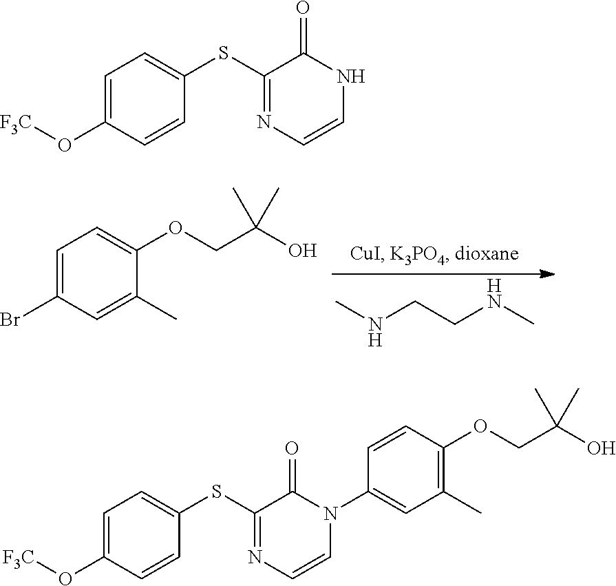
C1(OCC(O)(C)C)=CC=C(Br)C=C1C.N(CCNC)C.C1=C(O[F3C])C=CC(SC2=NC=CNC2=O)=C1.C1=C(O[F3C])C=CC(SC2=NC=CN(C3=CC(C)=C(OCC(O)(C)C)C=C3)C2=O)=C1
